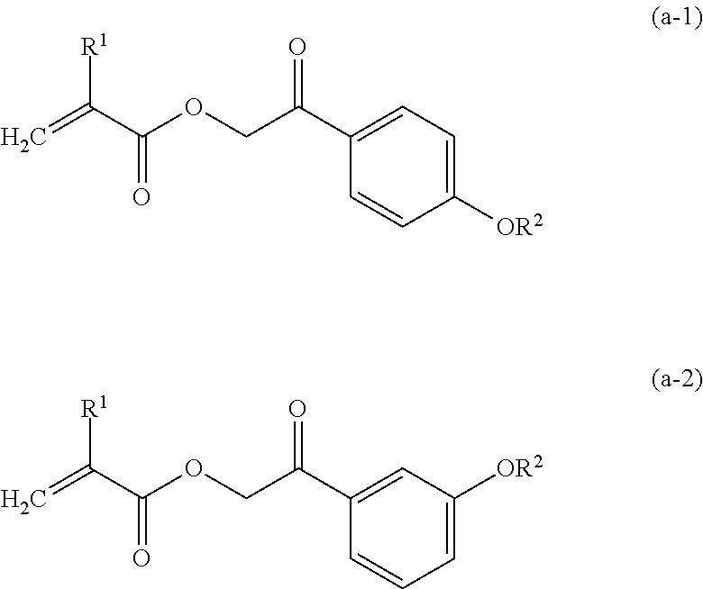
C=C(C(OCC(C1=CC=C([OR2])C=C1)=O)=O)[R1].C=C(C(OCC(C1=CC([OR2])=CC=C1)=O)=O)[R1]
